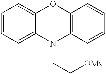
C1=CC=C2C(=C1)OC1=C(N2CC[OMs])C=CC=C1
